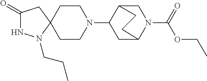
C1(=O)NN(CCC)C2(C1)CCN(C1CC3N(C(OCC)=O)CC1CC3)CC2
